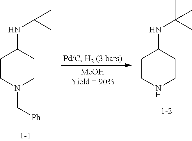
C1CN(C[Ph])CCC1NC(C)(C)C.C1CNCCC1NC(C)(C)C
